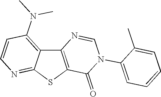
C12=C(SC3=NC=CC(N(C)C)=C13)C(=O)N(C1=CC=CC=C1C)C=N2
